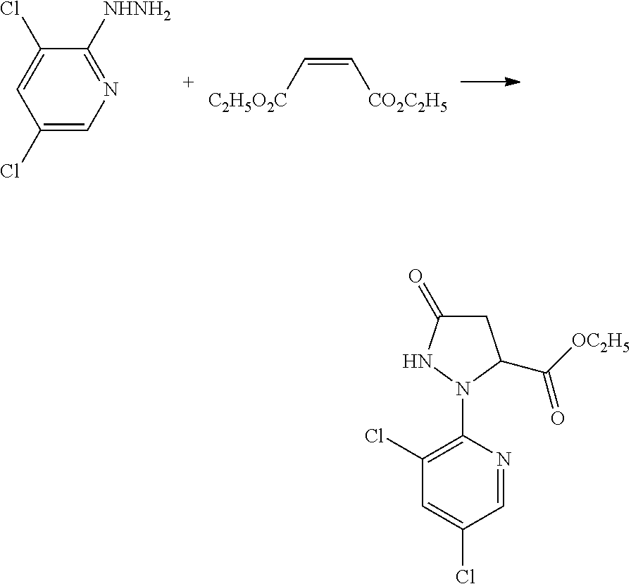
C1([NHNH2])=NC=C(Cl)C=C1Cl.[C2H5O2C]C=C[CO2C2H5].C1(Cl)=C(N2C(C([OC2H5])=O)CC(=O)N2)N=CC(Cl)=C1
